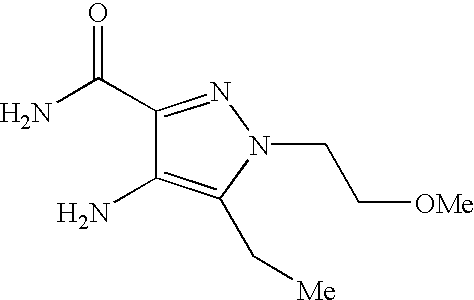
C1(C(=O)N)=NN(CC[OMe])C(C[Me])=C1N
